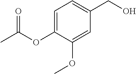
C1=C(OC(C)=O)C(OC)=CC(CO)=C1
